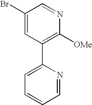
C1(Br)=CC(C2=CC=CC=N2)=C([OMe])N=C1
